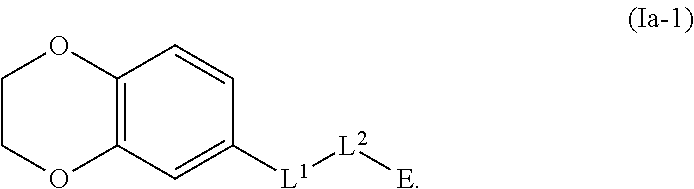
O1C2=C(OCC1)C=CC([L1][L2][E])=C2
